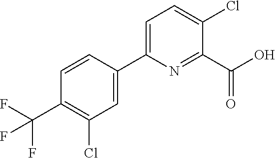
C1(Cl)=C(C(F)(F)F)C=CC(C2=CC=C(Cl)C(C(O)=O)=N2)=C1
